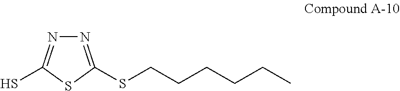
N1=C(SCCCCCC)SC(S)=N1
